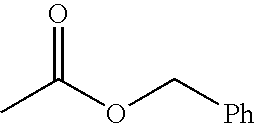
CC(OC[Ph])=O
